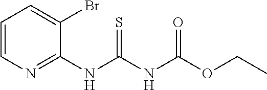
C1=CN=C(NC(NC(OCC)=O)=S)C(Br)=C1
